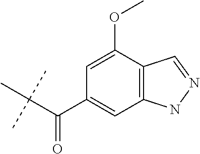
C1(C(C(C)(C)C)=O)=CC2=C(C(OC)=C1)C=NN2
